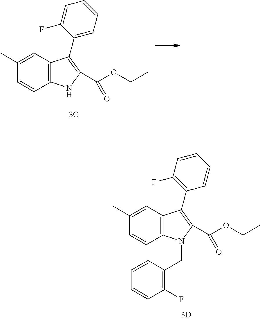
C12=C(C=C(C)C=C1)C(C1=C(F)C=CC=C1)=C(C(OCC)=O)N2CC1=C(F)C=CC=C1.C12=C(C=C(C)C=C1)C(C1=CC=CC=C1F)=C(C(OCC)=O)N2
